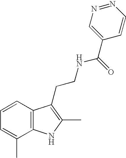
C1=CC2=C(C(C)=C1)NC(C)=C2CCNC(=O)C1=CN=NC=C1
